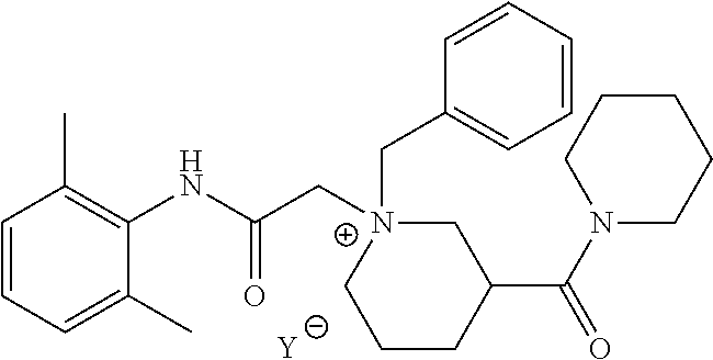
[Y].C1=CC=C(C)C(NC(C[N+]2(CC3=CC=CC=C3)CC(C(N3CCCCC3)=O)CCC2)=O)=C1C
